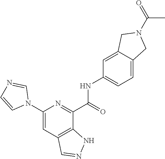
C1(N2C=NC=C2)=CC2=C(C(C(=O)NC3=CC=C4C(=C3)CN(C(=O)C)C4)=N1)NN=C2
